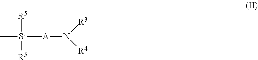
[Si]([A]N([R4])[R3])(C)([R5])([R5])C
